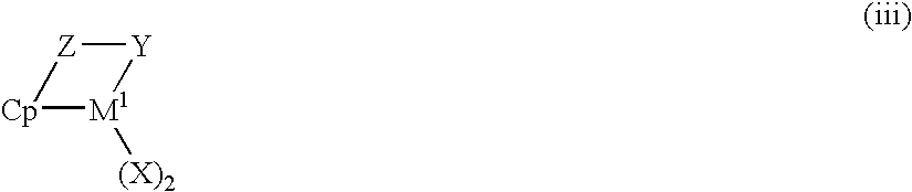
[Z]1[Y][M1]([(X)2])[Cp]1
